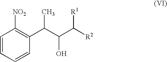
C1=CC=CC(C(C(C([R2])[R1])O)C)=C1[NO2]
